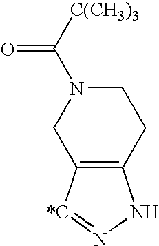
C12=C([*C]=NN1)CN(C([C(CH3)3])=O)CC2
